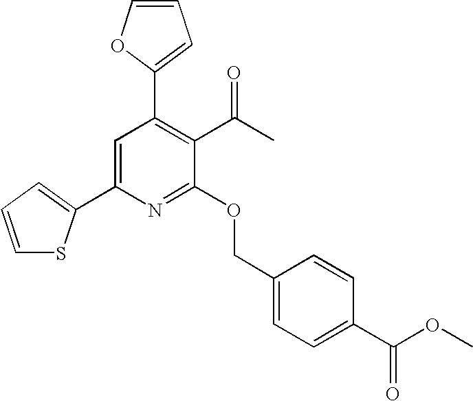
C1=C(C2=CC=CS2)N=C(OCC2=CC=C(C(OC)=O)C=C2)C(C(C)=O)=C1C1=CC=CO1
